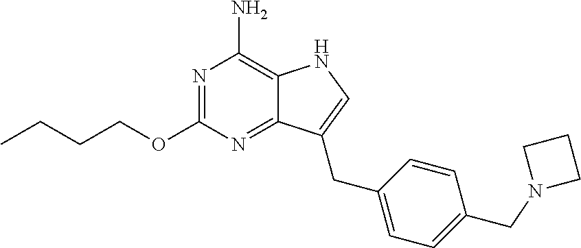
N1=C(OCCCC)N=C2C(=C1N)NC=C2CC1=CC=C(CN2CCC2)C=C1
